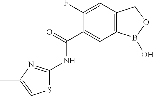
C1(F)=CC2=C(C=C1C(=O)NC1=NC(C)=CS1)B(O)OC2
